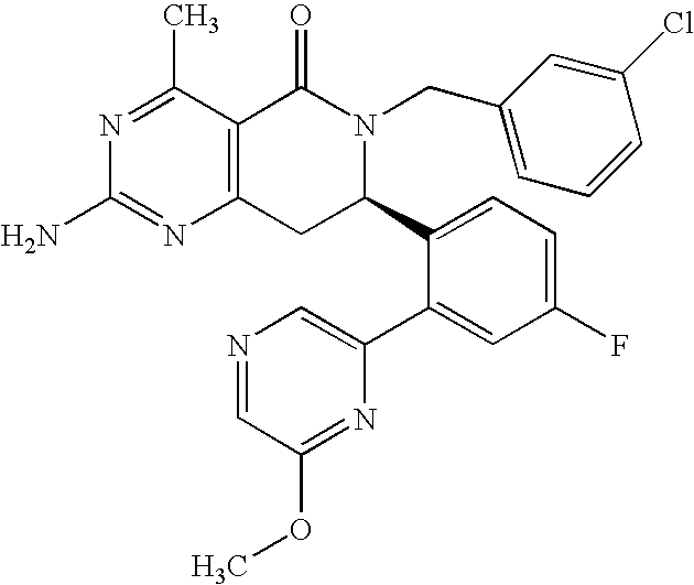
C12=C(C(C)=NC(N)=N1)C(=O)N(CC1=CC=CC(Cl)=C1)C(C1=CC=C(F)C=C1C1=CN=CC(OC)=N1)C2
